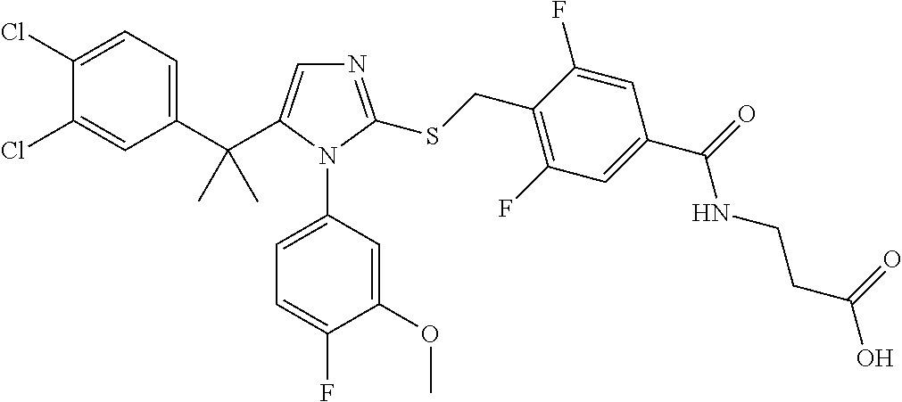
C1(C(C2=CN=C(SCC3=C(F)C=C(C(NCCC(O)=O)=O)C=C3F)N2C2=CC=C(F)C(OC)=C2)(C)C)=CC=C(Cl)C(Cl)=C1
